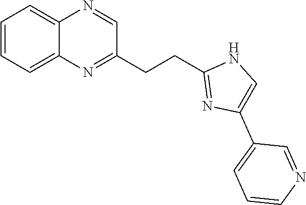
C1=CC=C2C(=C1)N=CC(CCC1=NC(C3=CC=CN=C3)=CN1)=N2
